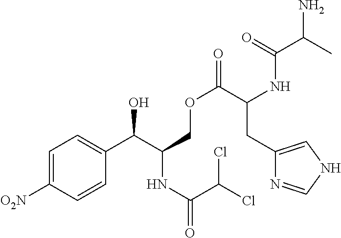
C1=C([O2N])C=CC(C(C(COC(=O)C(NC(C(C)N)=O)CC2=CNC=N2)NC(=O)C(Cl)Cl)O)=C1
